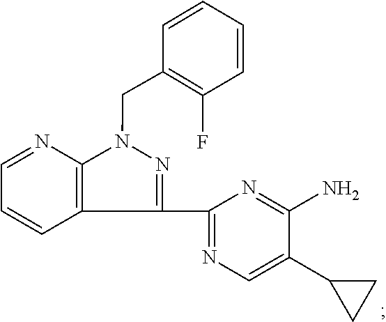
N1(CC2=C(F)C=CC=C2)C2=C(C(C3=NC=C(C4CC4)C(N)=N3)=N1)C=CC=N2
